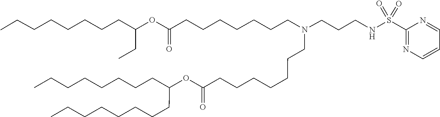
C1=CN=C(S(=O)(=O)NCCCN(CCCCCCCC(OC(CCCCCCCC)CCCCCCCC)=O)CCCCCCCC(OC(CC)CCCCCCCC)=O)N=C1
